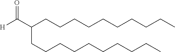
C(C(CCCCCCCCCC)CCCCCCCCCC)([H])=O
